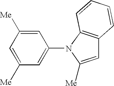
C1=C([Me])C=C(N2C([Me])=CC3=C2C=CC=C3)C=C1[Me]
